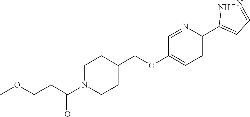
C1N(C(CCOC)=O)CCC(COC2=CC=C(C3=CC=NN3)N=C2)C1
